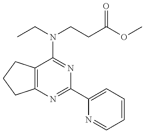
C12=C(CCC1)C(N(CC)CCC(OC)=O)=NC(C1=CC=CC=N1)=N2
